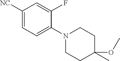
C1([NC])=CC=C(N2CCC(C)(OC)CC2)C(F)=C1
